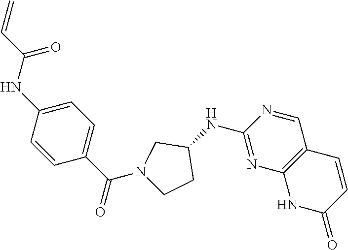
C1(NC2CCN(C(C3=CC=C(NC(C=C)=O)C=C3)=O)C2)=NC2=C(C=N1)C=CC(=O)N2
